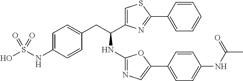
C1=C(NS(O)(=O)=O)C=CC(CC(C2=CSC(C3=CC=CC=C3)=N2)NC2=NC=C(C3=CC=C(NC(=O)C)C=C3)O2)=C1
